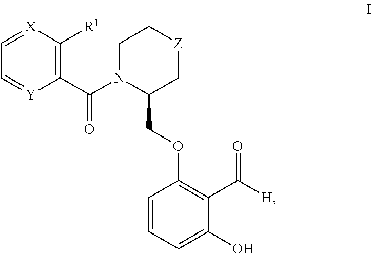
C1(C(=O)N2C(COC3=C(C(=O)[H])C(O)=CC=C3)C[Z]CC2)=C([R1])[X]=CC=[Y]1
